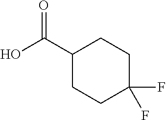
C1(C(O)=O)CCC(F)(F)CC1
